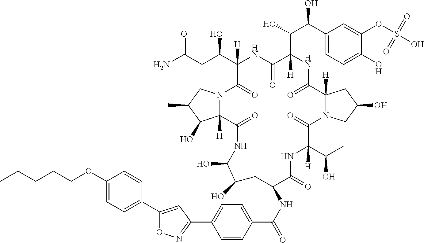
C1(C(C(C2([H])NC(=O)C3([H])N(C(=O)C(C(C)O)([H])NC(=O)C(NC(=O)C4=CC=C(C5=NOC(C6=CC=C(OCCCCC)C=C6)=C5)C=C4)CC(O)C(O)NC(=O)C4([H])N(C(=O)C(C(CC(N)=O)O)([H])NC2=O)CC(C)C4O)CC(O)C3)O)O)=CC=C(O)C(OS(O)(=O)=O)=C1
